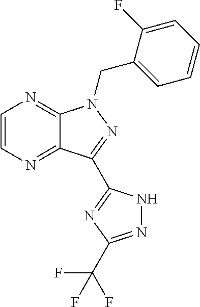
C12=NC=CN=C1N(CC1=CC=CC=C1F)N=C2C1=NC(C(F)(F)F)=NN1
